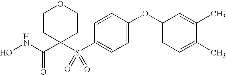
N(C(=O)C1(S(C2=CC=C(OC3=CC=C(C)C(C)=C3)C=C2)(=O)=O)CCOCC1)O
